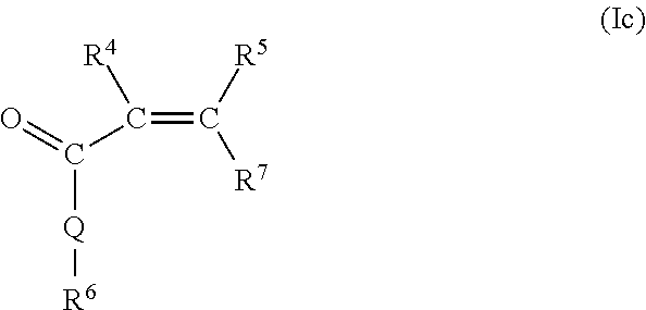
C([R5])([R7])=C(C([Q][R6])=O)[R4]
